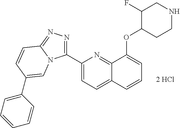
C1(C2=NN=C3N2C=C(C2=CC=CC=C2)C=C3)=CC=C2C(=N1)C(OC1C(F)CNCC1)=CC=C2
